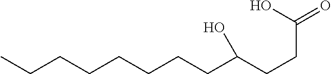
OC(CCCCCCCC)CCC(O)=O
